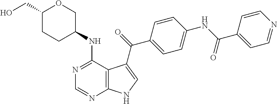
C1(CO)CCC(NC2=NC=NC3=C2C(C(=O)C2=CC=C(NC(C4=CC=NC=C4)=O)C=C2)=CN3)CO1
